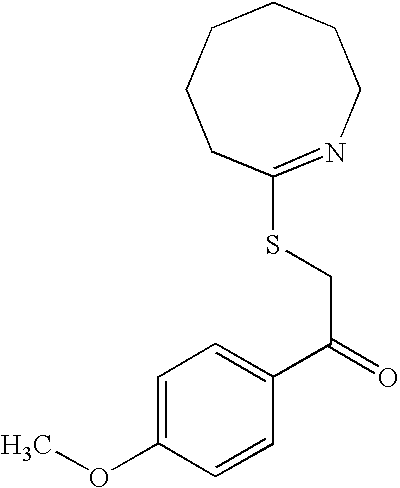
C1=C(OC)C=CC(C(=O)CSC2=NCCCCCC2)=C1
